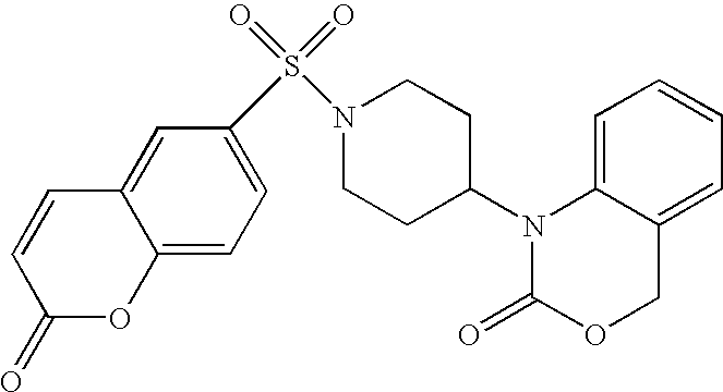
C1=C2C(=CC=C1)COC(=O)N2C1CCN(S(=O)(=O)C2=CC=C3C(=C2)C=CC(=O)O3)CC1
